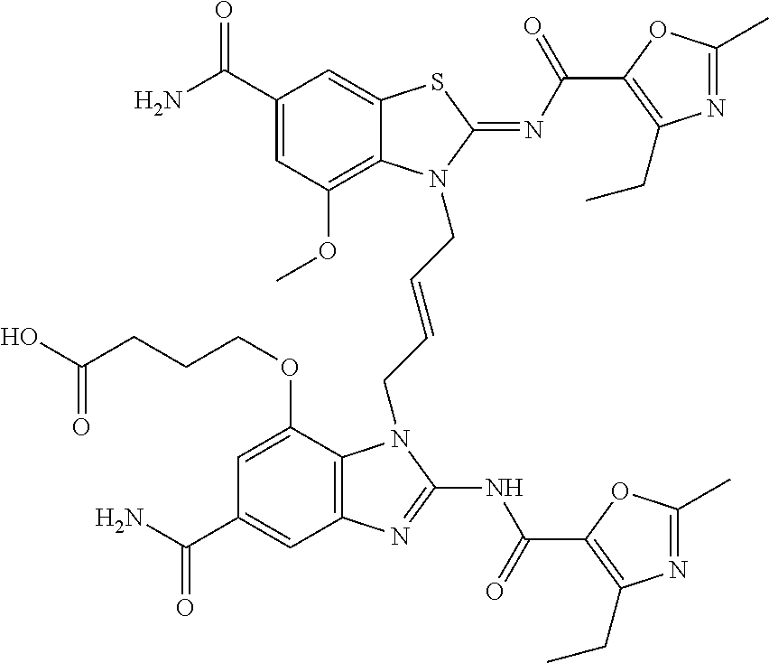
C1(C(N)=O)=CC(OC)=C2C(=C1)SC(=NC(=O)C1=C(CC)N=C(C)O1)N2CC=CCN1C2=C(C=C(C(N)=O)C=C2OCCCC(=O)O)N=C1NC(=O)C1=C(CC)N=C(C)O1
